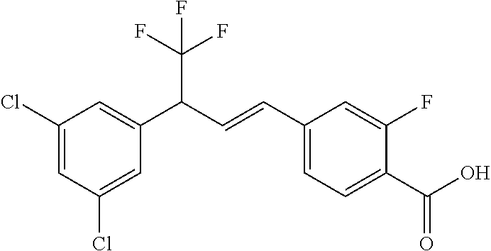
C1(Cl)=CC(Cl)=CC(C(C=CC2=CC=C(C(O)=O)C(F)=C2)C(F)(F)F)=C1
